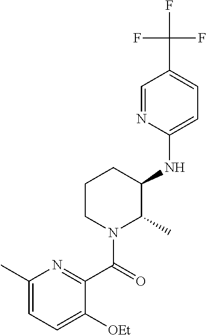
C1(NC2C(C)N(C(=O)C3=NC(C)=CC=C3[OEt])CCC2)=CC=C(C(F)(F)F)C=N1
